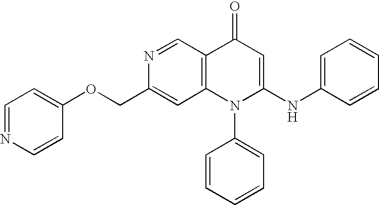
C(C1=CC2=C(C=N1)C(=O)C=C(NC1=CC=CC=C1)N2C1=CC=CC=C1)OC1=CC=NC=C1
